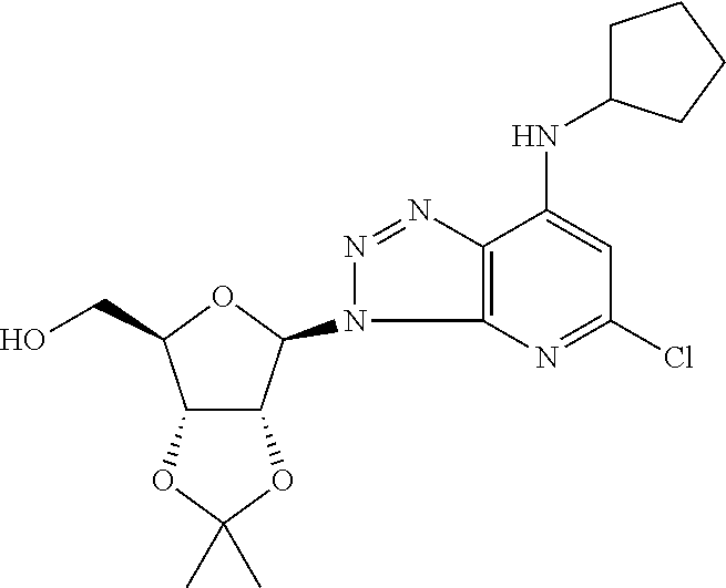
C12C(C(N3N=NC4=C3N=C(Cl)C=C4NC3CCCC3)OC1CO)OC(C)(C)O2
